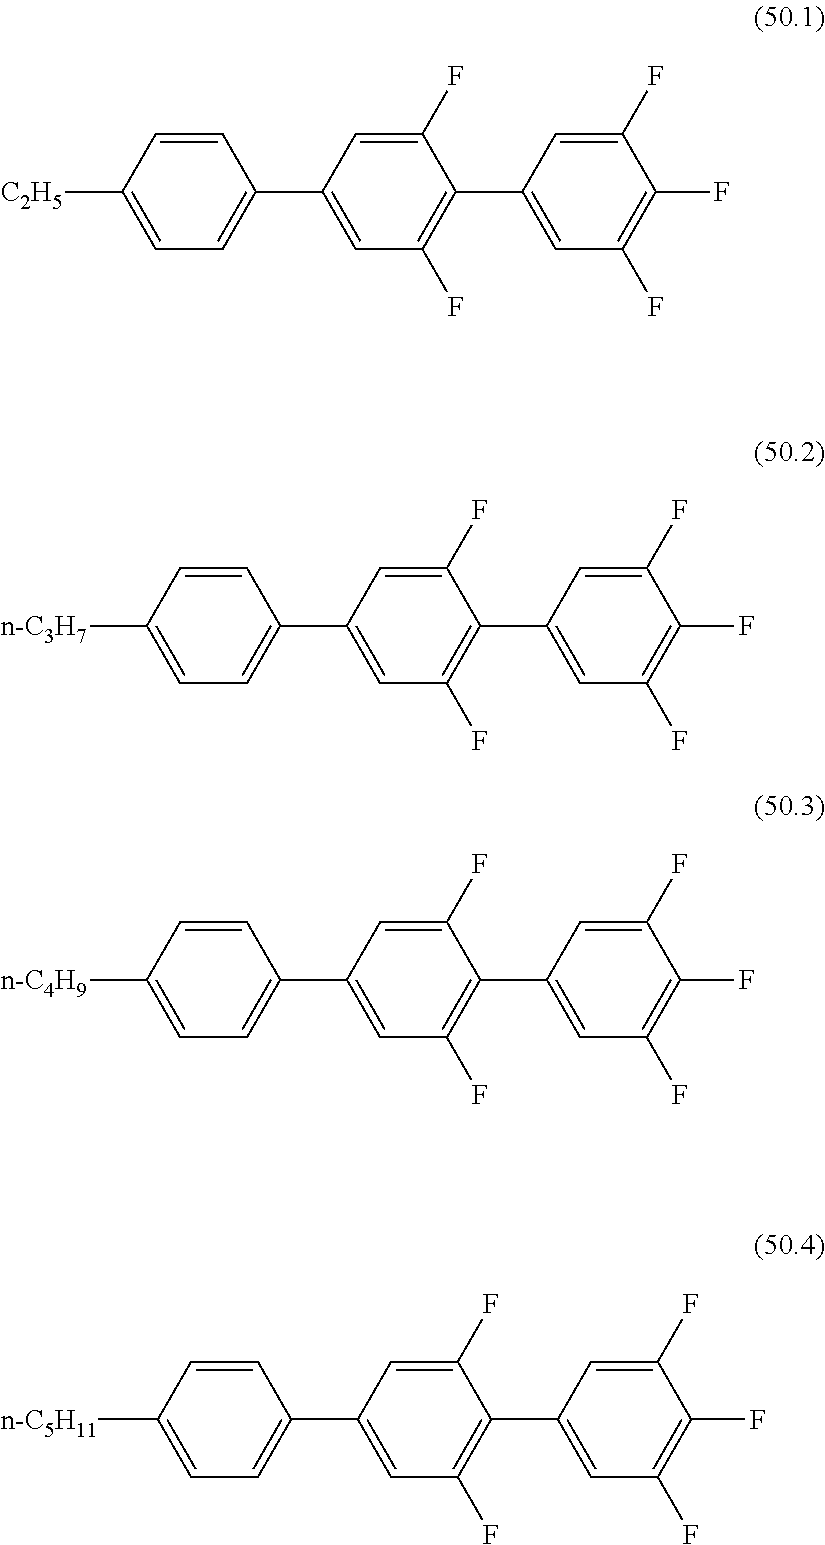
C1([C2H5])=CC=C(C2=CC(F)=C(C3=CC(F)=C(F)C(F)=C3)C(F)=C2)C=C1.C1([n-C4H9])=CC=C(C2=CC(F)=C(C3=CC(F)=C(F)C(F)=C3)C(F)=C2)C=C1.C1([n-C5H11])=CC=C(C2=CC(F)=C(C3=CC(F)=C(F)C(F)=C3)C(F)=C2)C=C1.C1([n-C3H7])=CC=C(C2=CC(F)=C(C3=CC(F)=C(F)C(F)=C3)C(F)=C2)C=C1
